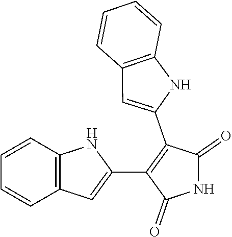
C1=CC2=C(C=C1)NC(C1=C(C3=CC4=C(N3)C=CC=C4)C(=O)NC1=O)=C2
